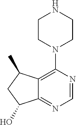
C1=NC(N2CCNCC2)=C2C(=N1)C(O)CC2C
